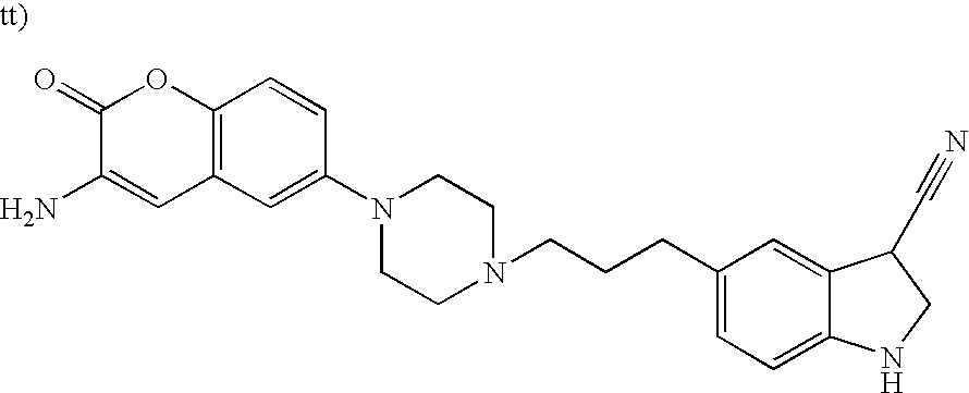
C12=C(C=C(N3CCN(CCCC4=CC=C5C(=C4)C(C#N)CN5)CC3)C=C1)C=C(N)C(=O)O2
